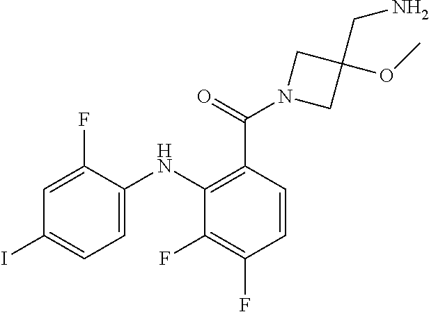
C1=C(F)C(NC2=C(C(=O)N3CC(OC)(CN)C3)C=CC(F)=C2F)=CC=C1I
